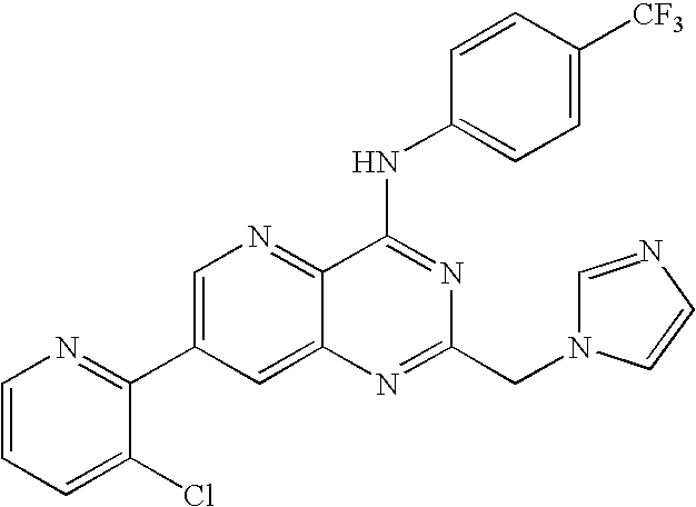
C1=CC=C(Cl)C(C2=CN=C3C(=C2)N=C(CN2C=NC=C2)N=C3NC2=CC=C([CF3])C=C2)=N1
